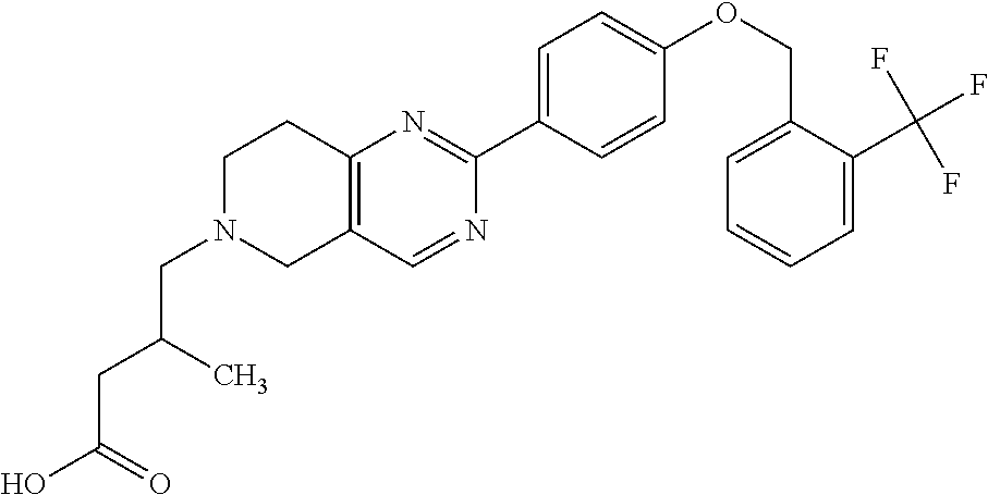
OC(CC(C)CN1CC2=C(CC1)N=C(C1=CC=C(OCC3=CC=CC=C3C(F)(F)F)C=C1)N=C2)=O
